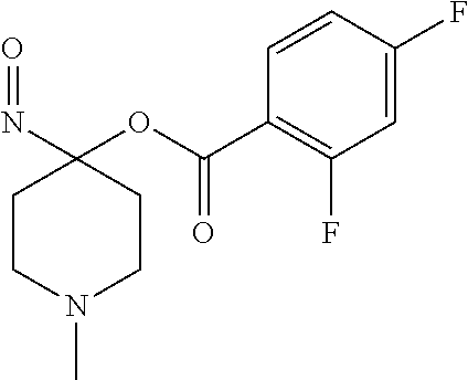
C1CN(C)CCC1(N=O)OC(C1=C(F)C=C(F)C=C1)=O
